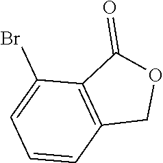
BrC1=CC=CC2=C1C(=O)OC2
